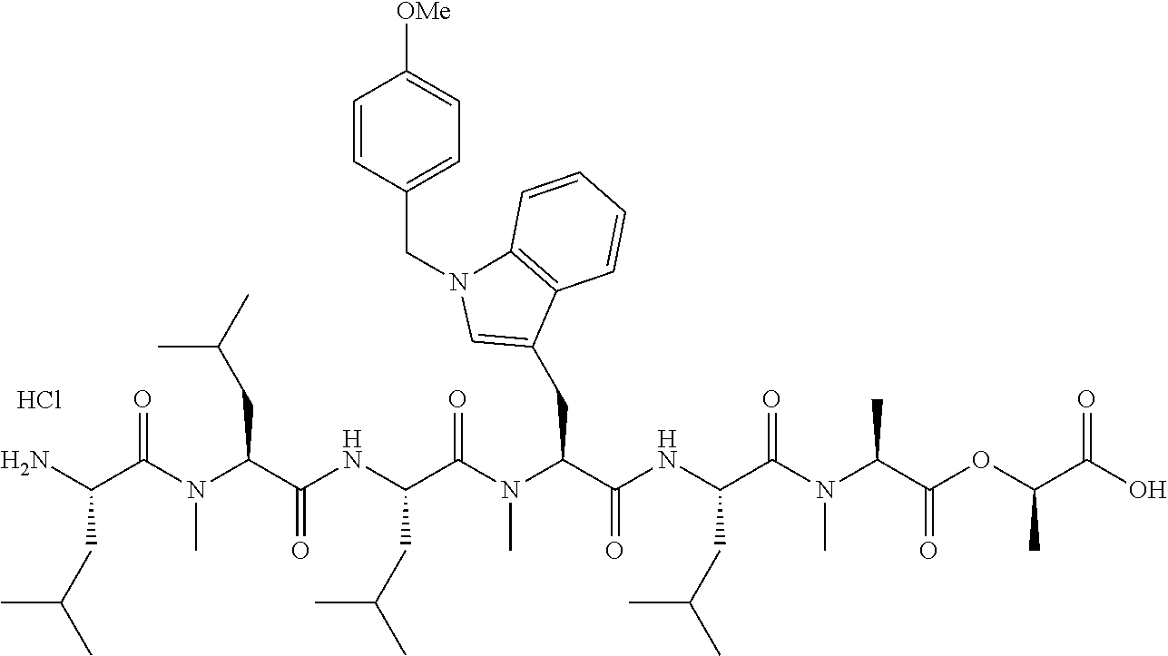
Cl.C(C(N(C)C(=O)C(NC(C(N(C(C(N)CC(C)C)=O)C)CC(C)C)=O)CC(C)C)C(=O)NC(C(N(C(C(OC(C(O)=O)C)=O)C)C)=O)CC(C)C)C1=CN(CC2=CC=C([OMe])C=C2)C2=C1C=CC=C2
